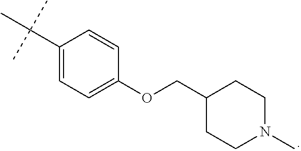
C1=C(OCC2CCN(C)CC2)C=CC(C(C)(C)C)=C1
